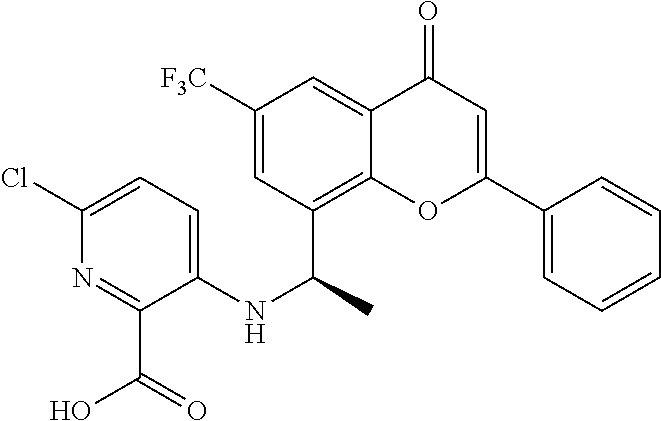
C1=C2C(=O)C=C(C3=CC=CC=C3)OC2=C(C(NC2=CC=C(Cl)N=C2C(O)=O)C)C=C1[F3C]
